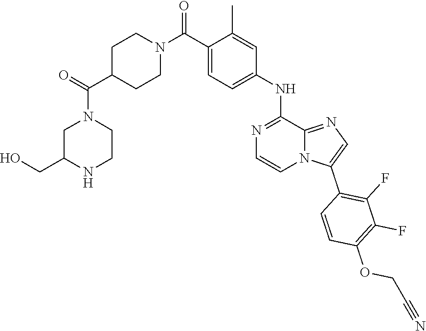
C1(C(N2CCC(C(=O)N3CC(CO)NCC3)CC2)=O)=CC=C(NC2=NC=CN3C2=NC=C3C2=C(F)C(F)=C(OCC#N)C=C2)C=C1C
